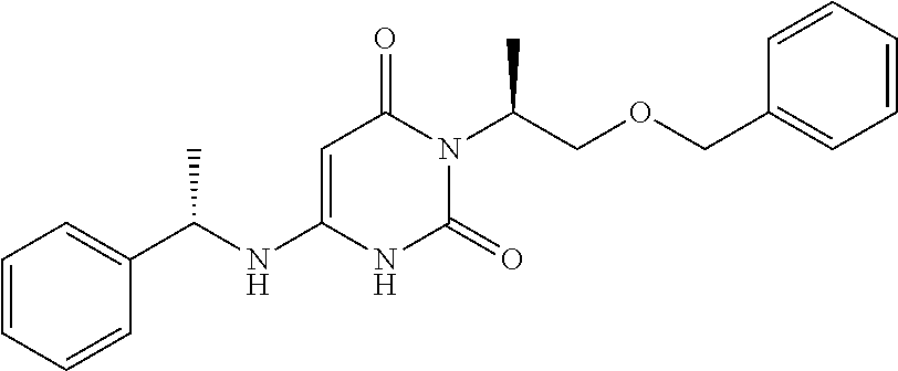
C1=CC=CC(C(NC2=CC(=O)N(C(COCC3=CC=CC=C3)C)C(=O)N2)C)=C1
